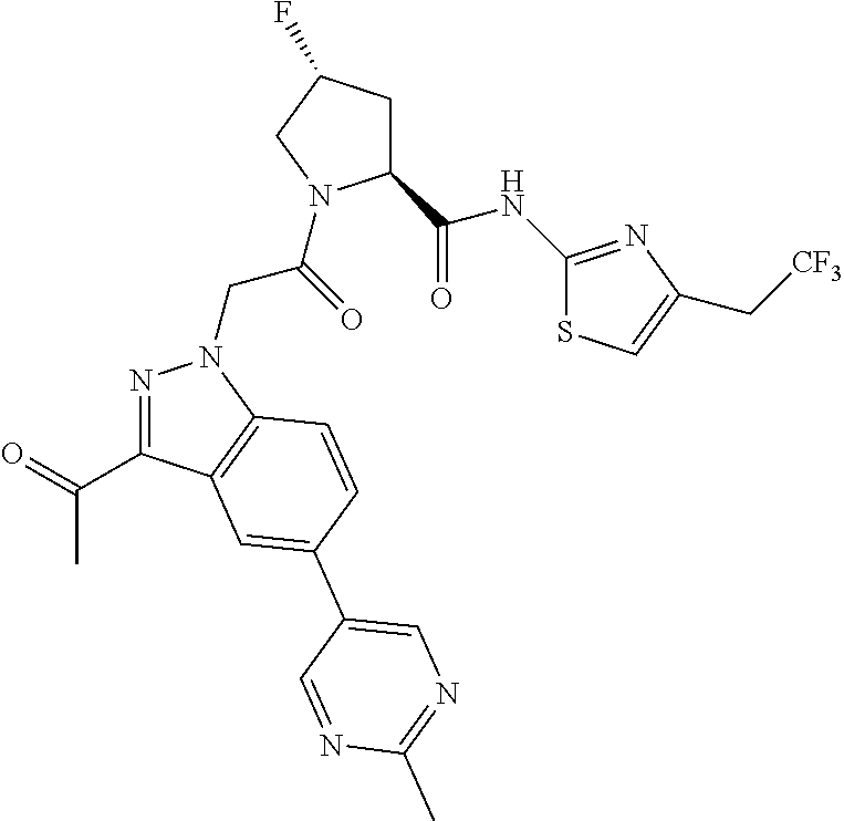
C1(C(NC2=NC(C[CF3])=CS2)=O)CC(F)CN1C(CN1N=C(C(=O)C)C2=C1C=CC(C1=CN=C(C)N=C1)=C2)=O
